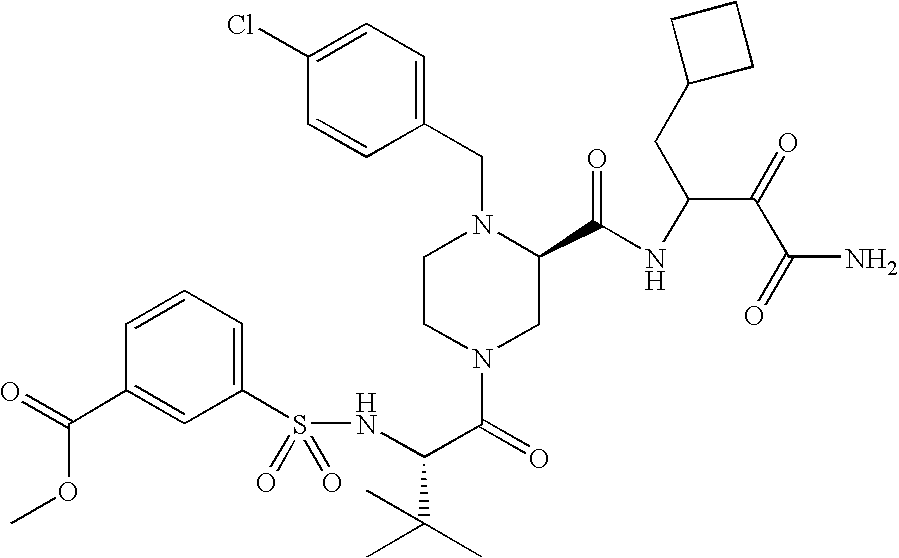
C1(S(NC(C(=O)N2CC(C(NC(C(C(N)=O)=O)CC3CCC3)=O)N(CC3=CC=C(Cl)C=C3)CC2)C(C)(C)C)(=O)=O)=CC=CC(C(=O)OC)=C1
